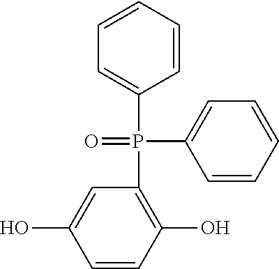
OC1=CC(P(C2=CC=CC=C2)(C2=CC=CC=C2)=O)=C(O)C=C1
